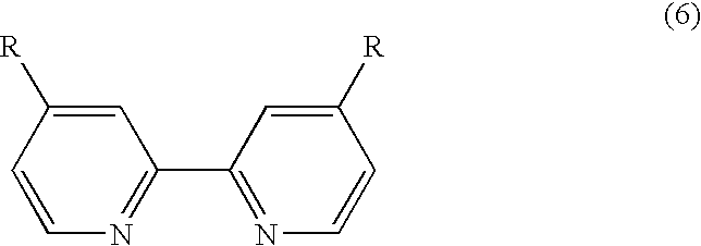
C1(C2=NC=CC([R])=C2)=NC=CC([R])=C1
